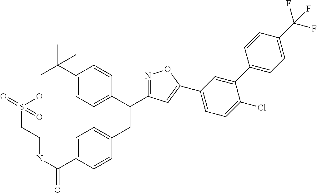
C1(C(C)(C)C)=CC=C(C(CC2=CC=C(C(NCCS(=O)(O)=O)=O)C=C2)C2=NOC(C3=CC=C(Cl)C(C4=CC=C(C(F)(F)F)C=C4)=C3)=C2)C=C1
